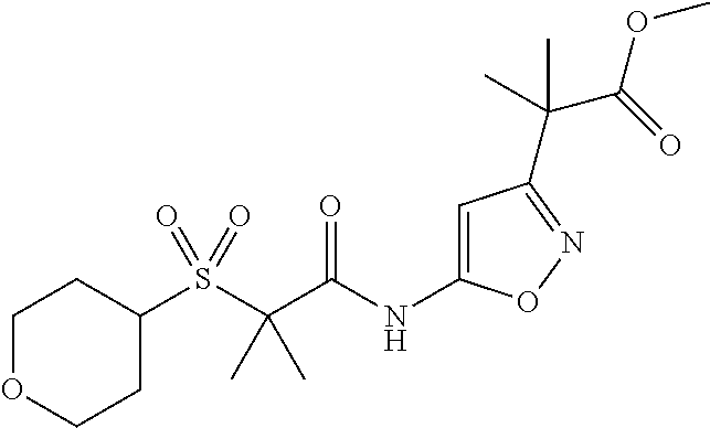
C1CC(S(C(C(NC2=CC(C(C(OC)=O)(C)C)=NO2)=O)(C)C)(=O)=O)CCO1
